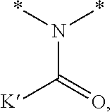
C(N(*)*)(=O)[K]
